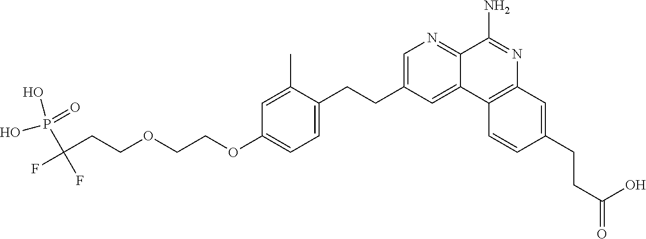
C1(C)=CC(OCCOCCC(F)(P(O)(=O)O)F)=CC=C1CCC1=CN=C2C(=C1)C1=C(N=C2N)C=C(CCC(O)=O)C=C1
